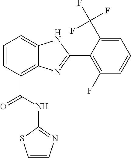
C1=CC(C(=O)NC2=NC=CS2)=C2C(=C1)NC(C1=C(F)C=CC=C1C(F)(F)F)=N2
